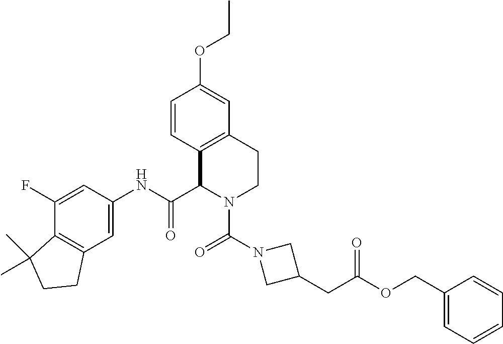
C1(F)=CC(NC(=O)C2C3=C(C=C(OCC)C=C3)CCN2C(N2CC(CC(OCC3=CC=CC=C3)=O)C2)=O)=CC2=C1C(C)(C)CC2
